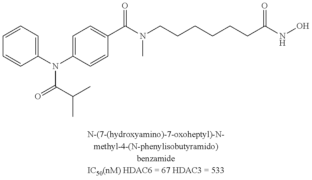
C1=CC=C(N(C2=CC=C(C(N(CCCCCCC(NO)=O)C)=O)C=C2)C(=O)C(C)C)C=C1
